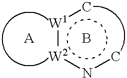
[W1](:[W2]nc)c.B.[A]
